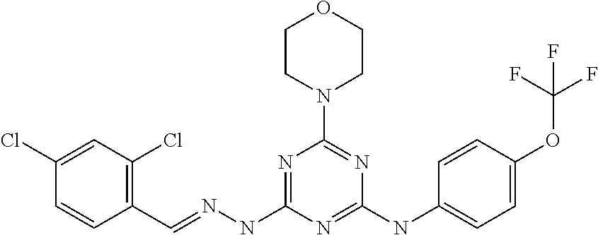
C1(C=NNC2=NC(N3CCOCC3)=NC(NC3=CC=C(OC(F)(F)F)C=C3)=N2)=C(Cl)C=C(Cl)C=C1
